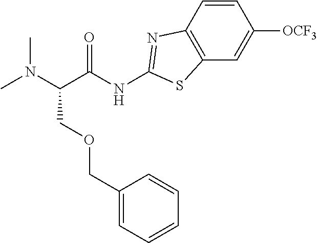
CN(C)C(C(NC1=NC2=C(S1)C=C([OCF3])C=C2)=O)COCC1=CC=CC=C1
